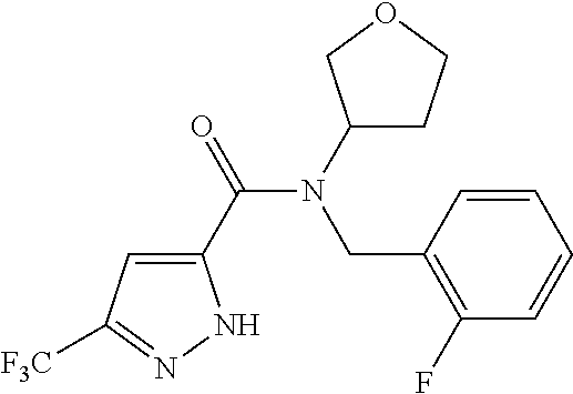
C1(C(=O)N(C2CCOC2)CC2=C(F)C=CC=C2)=CC([F3C])=NN1
